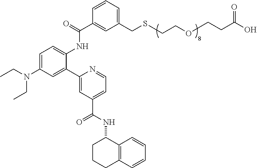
C1=C(N(CC)CC)C=C(C2=CC(C(NC3C4=C(C=CC=C4)CCC3)=O)=CC=N2)C(NC(C2=CC(CSCCOCCC(O)=O)=CC=C2)=O)=C1
